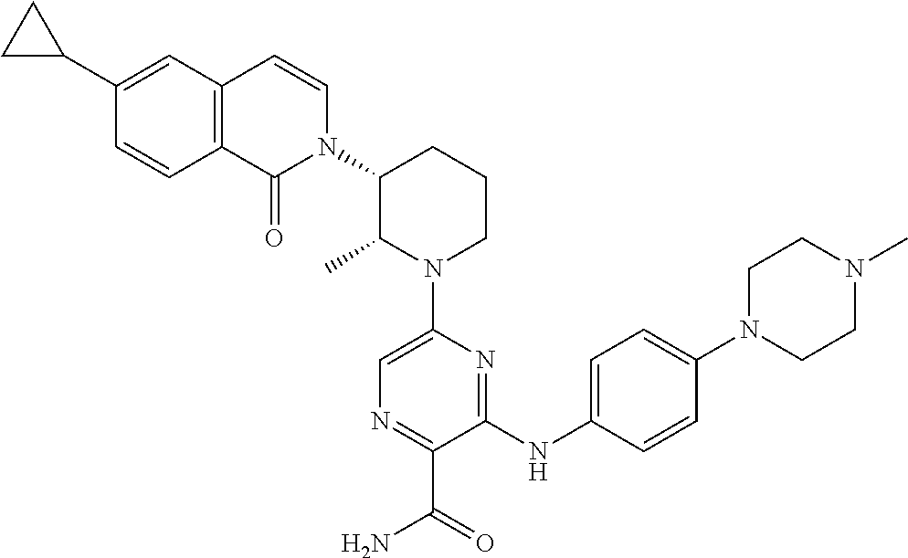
N1(C2=CN=C(C(=O)N)C(NC3=CC=C(N4CCN(C)CC4)C=C3)=N2)CCCC(N2C=CC3=C(C2=O)C=CC(C2CC2)=C3)C1C
